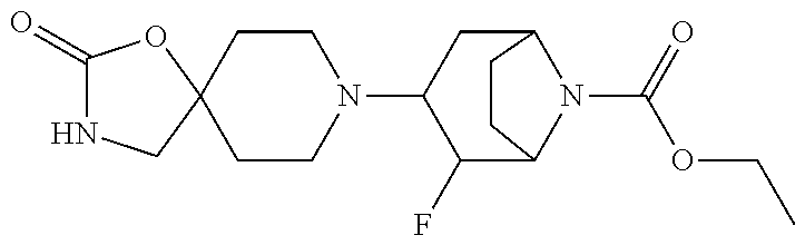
C1(=O)NCC2(O1)CCN(C1C(F)C3N(C(=O)OCC)C(C1)CC3)CC2
